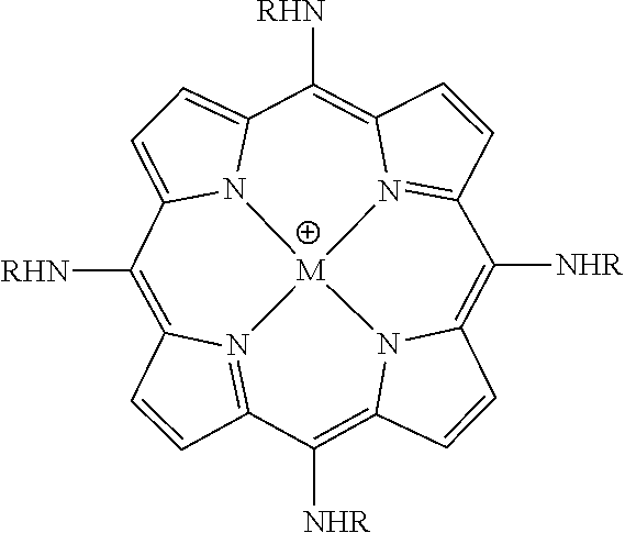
C1=CC2=N3C1=C([RHN])C1=CC=C4N1[M]31N3=C(C=CC3=C4[RHN])C([NHR])=C3C=CC(=C2[NHR])N31
